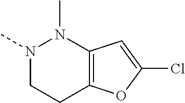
N1(C)CCC2=C(N1C)C=C(Cl)O2
